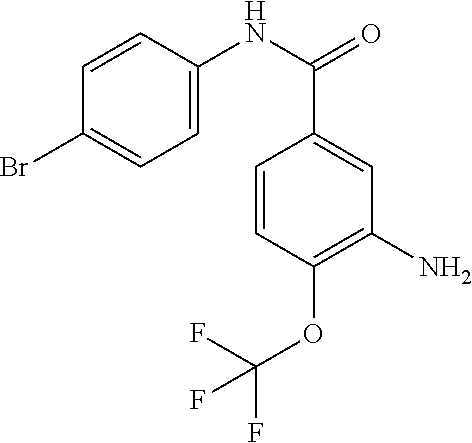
C1=CC(OC(F)(F)F)=C(N)C=C1C(=O)NC1=CC=C(Br)C=C1
